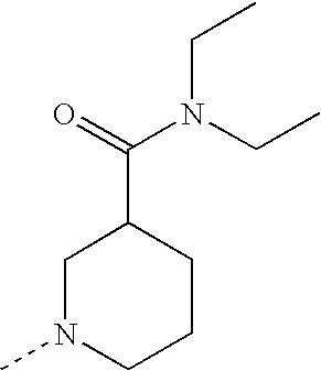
C1N(C)CCCC1C(=O)N(CC)CC
